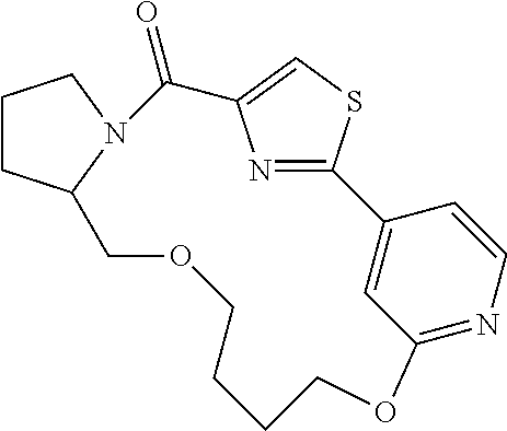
C12=NC=CC(=C1)C1=NC(=CS1)C(=O)N1C(CCC1)COCCCCO2
